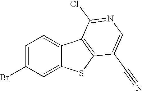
C1=C(Br)C=C2C(=C1)C1=C(S2)C(C#N)=CN=C1Cl
